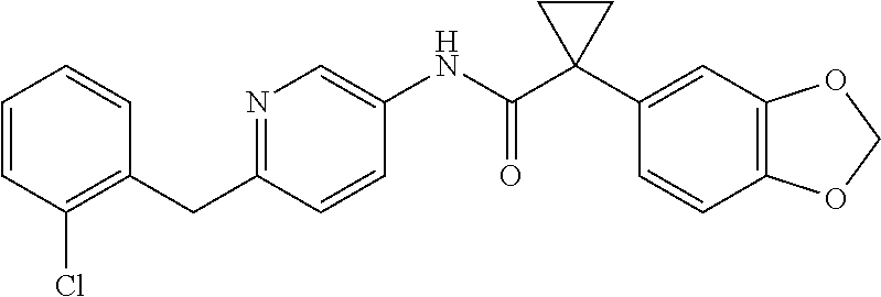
C1=CC(Cl)=C(CC2=NC=C(NC(C3(C4=CC5=C(C=C4)OCO5)CC3)=O)C=C2)C=C1
